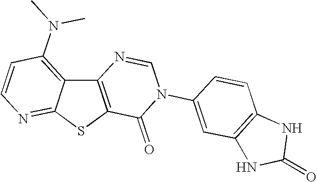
C12=C(SC3=NC=CC(N(C)C)=C13)C(=O)N(C1=CC3=C(C=C1)NC(=O)N3)C=N2
